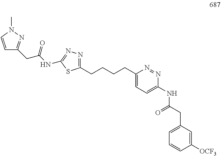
C(CCCC1=CC=C(NC(CC2=CC=CC([OCF3])=C2)=O)N=N1)C1=NN=C(NC(CC2=NN(C)C=C2)=O)S1
